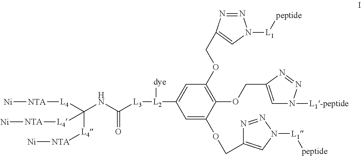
C(NC([L3][L2]([dye])C1=CC(OCC2=CN([L1][peptide])N=N2)=C(OCC2=CN([L1-peptide])N=N2)C(OCC2=CN([L1][peptide])N=N2)=C1)=O)([L4][NTA][Ni])([L4][NTA][Ni])[L4][NTA][Ni]
